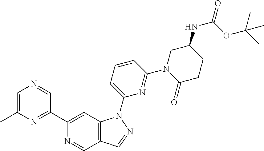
C12=C(C=C(C3=NC(C)=CN=C3)N=C1)N(C1=CC=CC(N3C(=O)CCC(NC(=O)OC(C)(C)C)C3)=N1)N=C2
